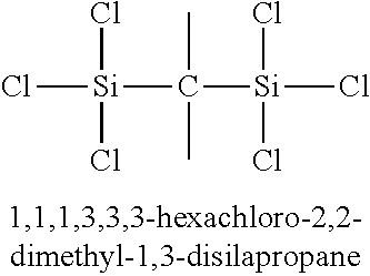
Cl[Si](C([Si](Cl)(Cl)Cl)(C)C)(Cl)Cl
